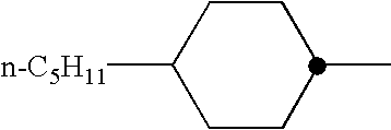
C1CC(C)CCC1[n-C5H11]
